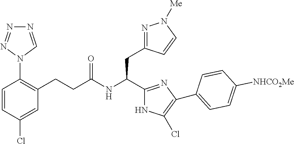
C(NC(CC1=NN([Me])C=C1)C1=NC(C2=CC=C([NHCO2Me])C=C2)=C(Cl)N1)(=O)CCC1=C(N2C=NN=N2)C=CC(Cl)=C1
